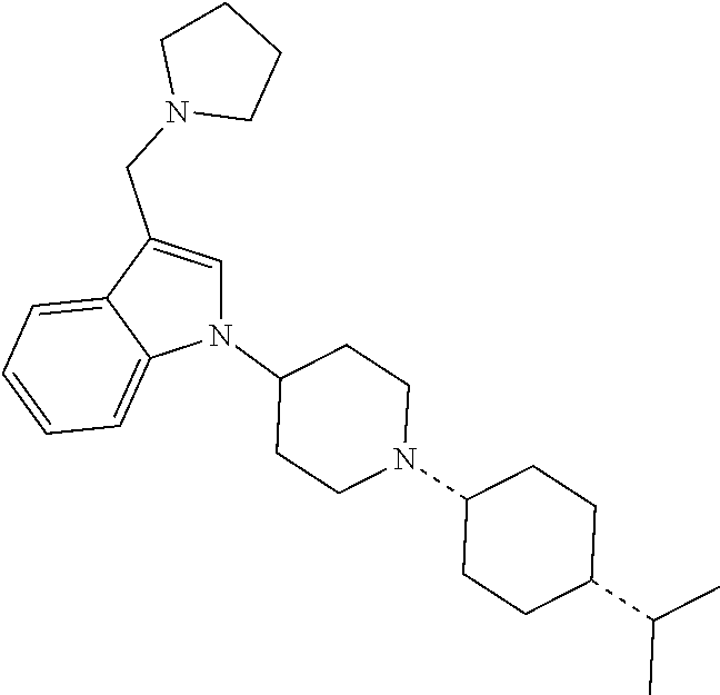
N1(C2CCN(C3CCC(C(C)C)CC3)CC2)C=C(CN2CCCC2)C2=CC=CC=C12
